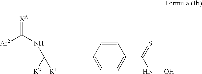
C1=CC(C#CC([R2])([R1])NC([Ar2])=[XA])=CC=C1C(=S)NO
